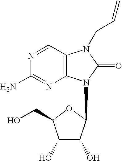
C1=NC(N)=NC2=C1N(CC=C)C(=O)N2C1C(O)C(O)C(CO)O1
